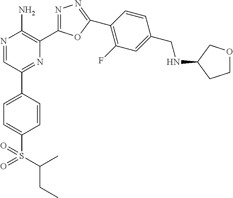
N1=CC(C2=CC=C(S(C(C)CC)(=O)=O)C=C2)=NC(C2=NN=C(C3=C(F)C=C(CNC4CCOC4)C=C3)O2)=C1N
